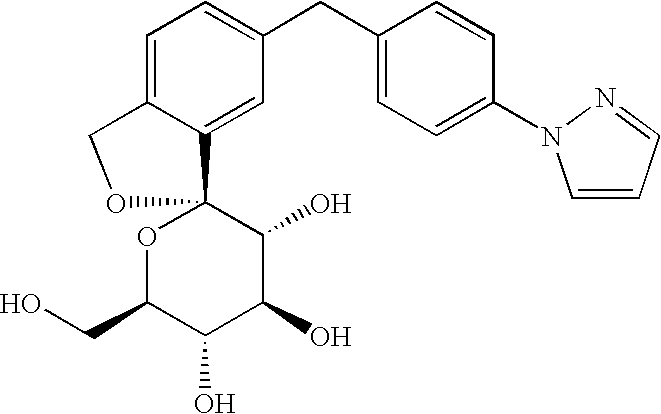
C1=C2C(=CC(CC3=CC=C(N4C=CC=N4)C=C3)=C1)C1(OC(CO)C(O)C(O)C1O)OC2
